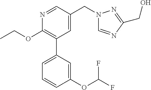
C1(OCC)=C(C2=CC=CC(OC(F)F)=C2)C=C(CN2C=NC(CO)=N2)C=N1
